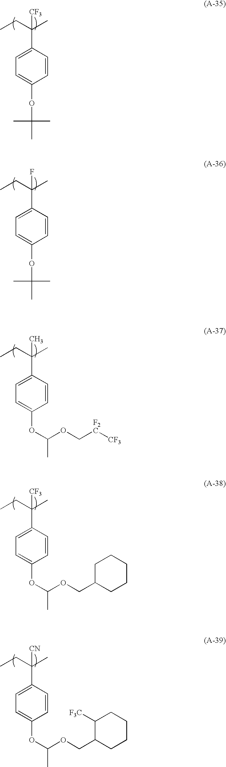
CCC(C)(C1=CC=C(OC(C)(C)C)C=C1)[CF3].CCC(C)(C1=CC=C(OC(C)(C)C)C=C1)F.CCC(C)(C1=CC=C(OC(C)OC[F2C][CF3])C=C1)C.CCC(C)(C1=CC=C(OC(C)OCC2CCCCC2)C=C1)[CF3].CCC(C)(C1=CC=C(OC(C)OCC2CCCCC2[F3C])C=C1)[CN]
